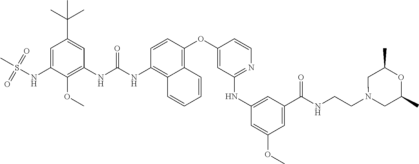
C1=CC(OC2=CC(NC3=CC(C(NCCN4CC(C)OC(C)C4)=O)=CC(OC)=C3)=NC=C2)=C2C(=C1NC(NC1=C(OC)C(NS(C)(=O)=O)=CC(C(C)(C)C)=C1)=O)C=CC=C2
